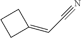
C1CCC1=CC#N
